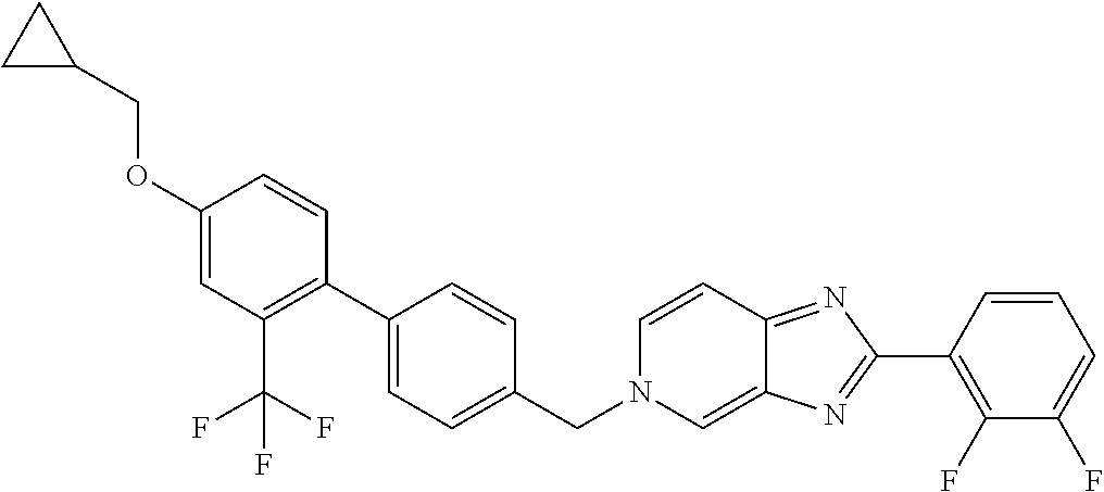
C1(OCC2CC2)=CC(C(F)(F)F)=C(C2=CC=C(CN3C=C4C(=NC(C5=C(F)C(F)=CC=C5)=N4)C=C3)C=C2)C=C1
